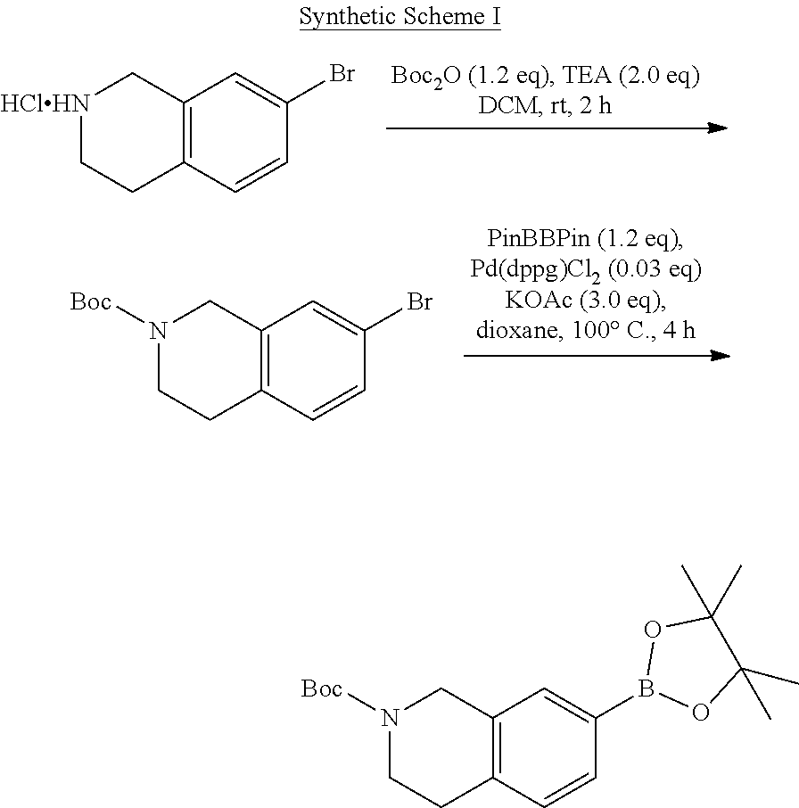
C12=C(C=CC(Br)=C1)CC[HClHN]C2.C12=C(C=CC(Br)=C1)CCN([Boc])C2.C12=C(C=CC(B3OC(C)(C)C(C)(C)O3)=C1)CCN([Boc])C2
